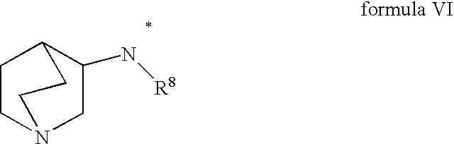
C1(N[R8])CN2CCC1CC2
